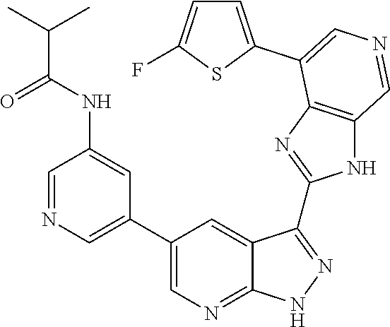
C1=NC=C(C2=CN=C3C(=C2)C(C2=NC4=C(N2)C=NC=C4C2=CC=C(F)S2)=NN3)C=C1NC(C(C)C)=O
